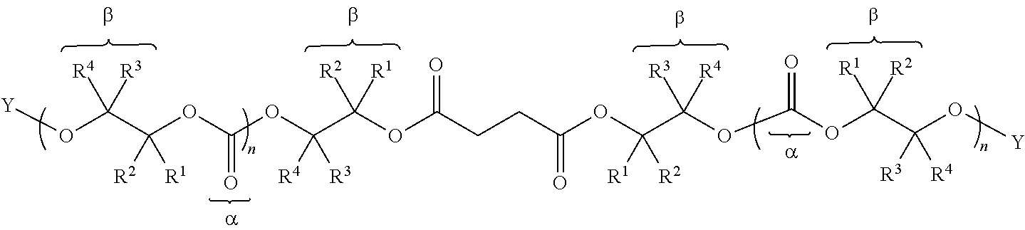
[Y]OC(C(OC(OC(C(OC(CCC(=O)OC([R1])([R2])C(OC(OC(C(O[Y])([R3])[R4])([R1])[R2])=O)([R3])[R4])=O)([R2])[R1])([R4])[R3])=O)([R2])[R1])([R4])[R3]
